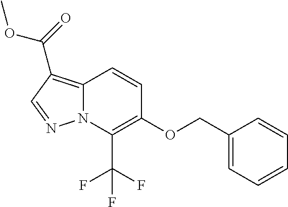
C12=C(C(=O)OC)C=NN1C(C(F)(F)F)=C(OCC1=CC=CC=C1)C=C2
